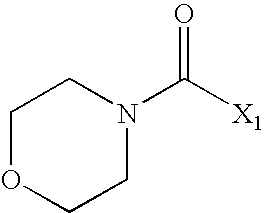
C1OCCN(C([X1])=O)C1
